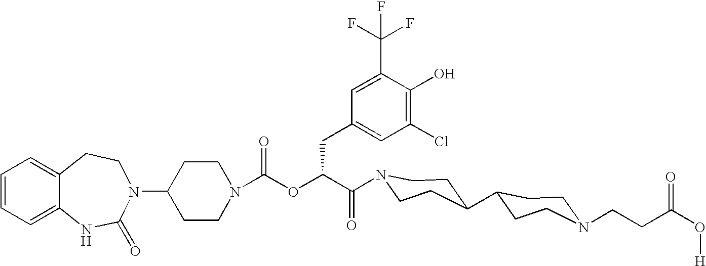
C12=CC=CC=C1NC(=O)N(C1CCN(C(=O)OC(C(=O)N3CCC(C4CCN(CCC(O[H])=O)CC4)CC3)CC3=CC(Cl)=C(O)C(C(F)(F)F)=C3)CC1)CC2
